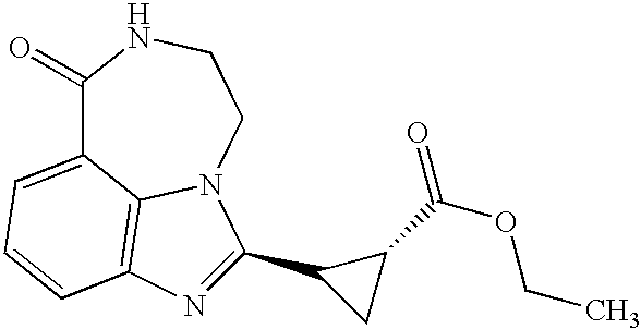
C1(=O)C2=CC=CC3=C2N(CCN1)C(C1CC1C(=O)OCC)=N3
